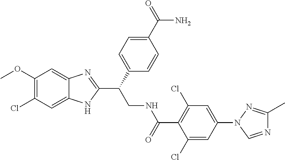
C1(OC)=C(Cl)C=C2C(=C1)N=C(C(CNC(C1=C(Cl)C=C(N3C=NC(C)=N3)C=C1Cl)=O)C1=CC=C(C(=O)N)C=C1)N2
